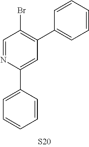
C1(C2=CC(C3=CC=CC=C3)=C(Br)C=N2)=CC=CC=C1
